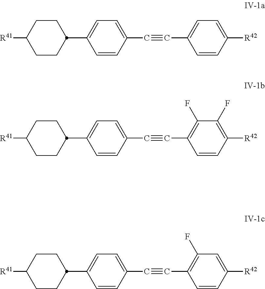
C1CC(C2=CC=C(C#CC3=CC=C([R42])C=C3)C=C2)CCC1[R41].C1CC(C2=CC=C(C#CC3=C(F)C(F)=C([R42])C=C3)C=C2)CCC1[R41].C1CC(C2=CC=C(C#CC3=C(F)C=C([R42])C=C3)C=C2)CCC1[R41]
